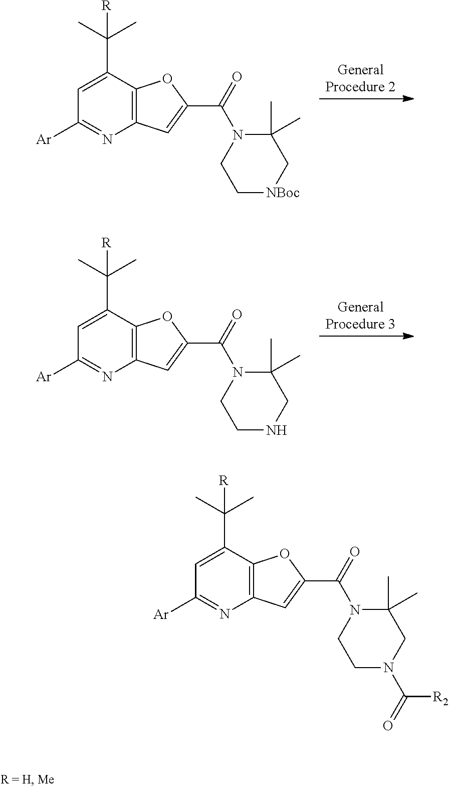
C1=C(C(C)(C)[R])C2=C(N=C1[Ar])C=C(C(N1CC[NBoc]CC1(C)C)=O)O2.[GeneralProcedure 2].C1=C(C(C)(C)[R])C2=C(N=C1[Ar])C=C(C(N1CCNCC1(C)C)=O)O2.[GeneralProcedure 3].C1=C(C(C)(C)[R])C2=C(N=C1[Ar])C=C(C(N1CCN(C(=O)[R2])CC1(C)C)=O)O2
